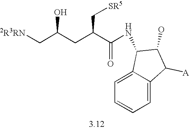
[2R3RN]CC(CC(C(=O)NC1C2=CC=CC=C2C([A])C1O)C[SR5])O
